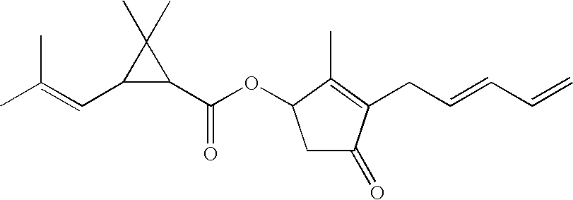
C1C(=O)C(CC=CC=C)=C(C)C1OC(C1C(C)(C)C1C=C(C)C)=O
